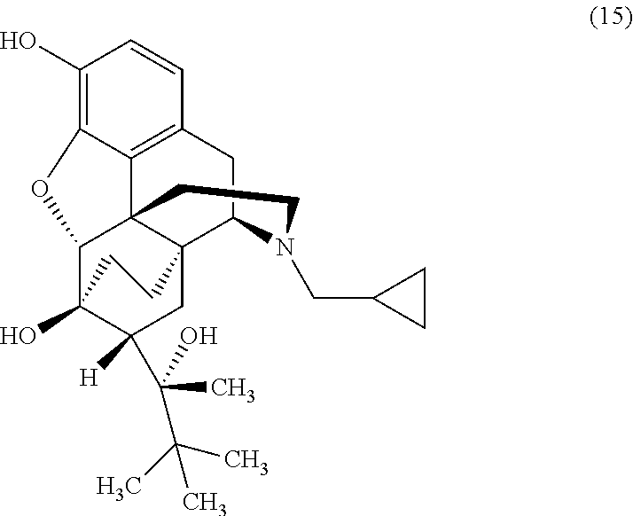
C1(O)=C2C3=C(C=C1)CC1C45C3(CCN1CC1CC1)C(C(O)(C([H])(C(C(C)(C)C)(O)C)C4)CC5)O2
